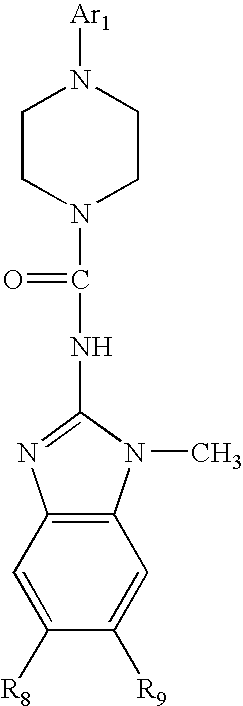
C1CN(C(NC2=NC3=C(N2C)C=C([R9])C([R8])=C3)=O)CCN1[Ar1]
